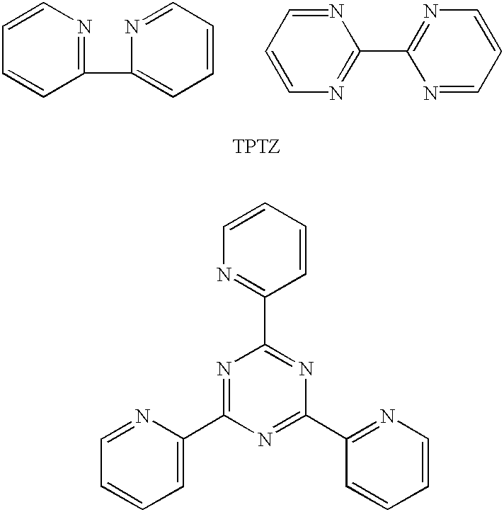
C1=CC(C2=CC=CC=N2)=NC=C1.C1=CN=C(C2=NC=CC=N2)N=C1.C1=CN=C(C2=NC(C3=NC=CC=C3)=NC(C3=CC=CC=N3)=N2)C=C1
